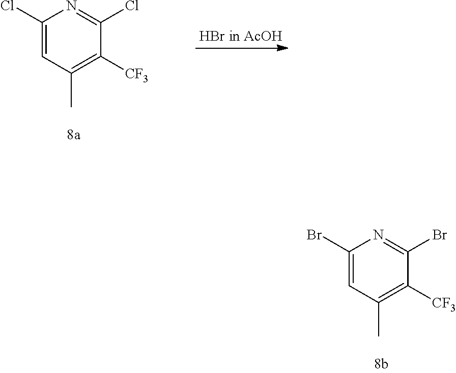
[HBr in AcOH].C1(Cl)=CC(C)=C([CF3])C(Cl)=N1.C1(Br)=CC(C)=C([CF3])C(Br)=N1
